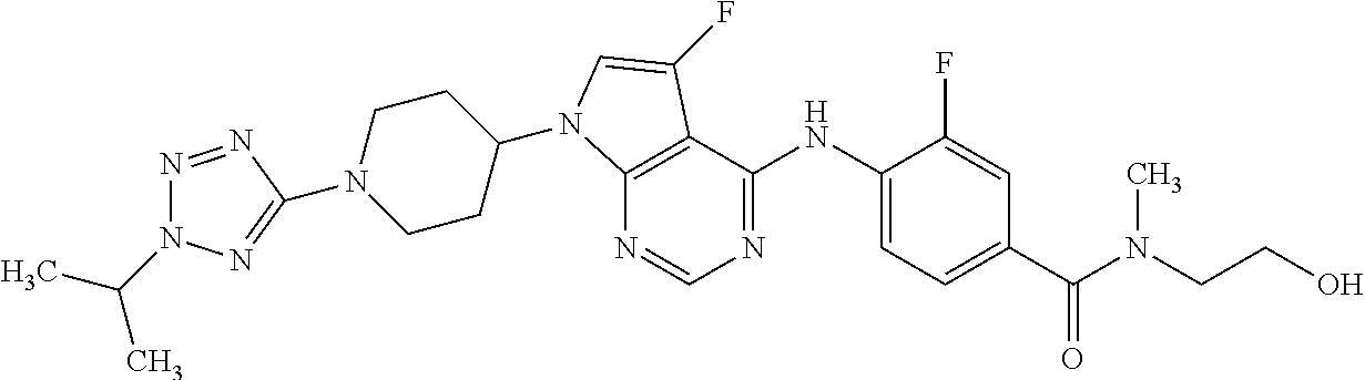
N1(C2=NN(C(C)C)N=N2)CCC(N2C3=C(C(NC4=CC=C(C(N(CCO)C)=O)C=C4F)=NC=N3)C(F)=C2)CC1
